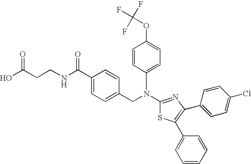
N(C1=NC(C2=CC=C(Cl)C=C2)=C(C2=CC=CC=C2)S1)(CC1=CC=C(C(NCCC(O)=O)=O)C=C1)C1=CC=C(OC(F)(F)F)C=C1
